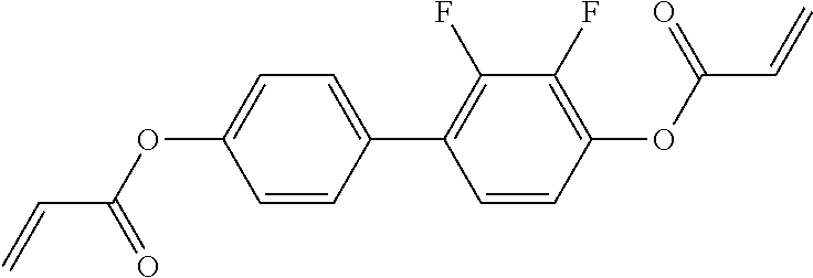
C1=CC(C2=C(F)C(F)=C(OC(C=C)=O)C=C2)=CC=C1OC(C=C)=O
